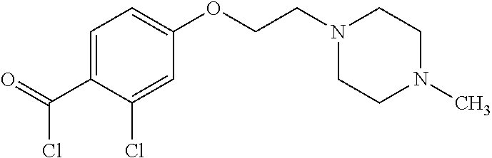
C1=C(C(=O)Cl)C(Cl)=CC(OCCN2CCN(C)CC2)=C1
